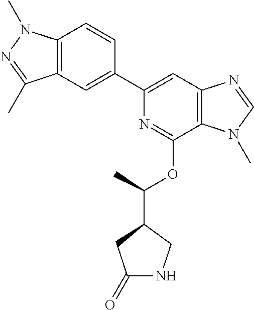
N1=C(OC(C)C2CNC(=O)C2)C2=C(C=C1C1=CC3=C(C=C1)N(C)N=C3C)N=CN2C
